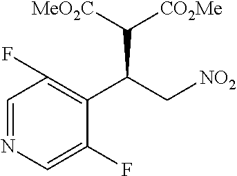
C1=NC=C(F)C(C(C[NO2])C([CO2Me])[MeO2C])=C1F
